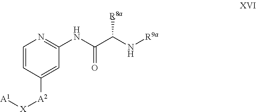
C1=CC([A2][X][A1])=CC(NC(C(N[R9a])[R8a])=O)=N1
